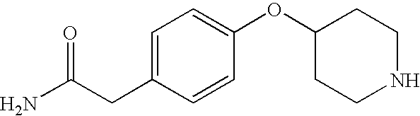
C1=C(CC(N)=O)C=CC(OC2CCNCC2)=C1
